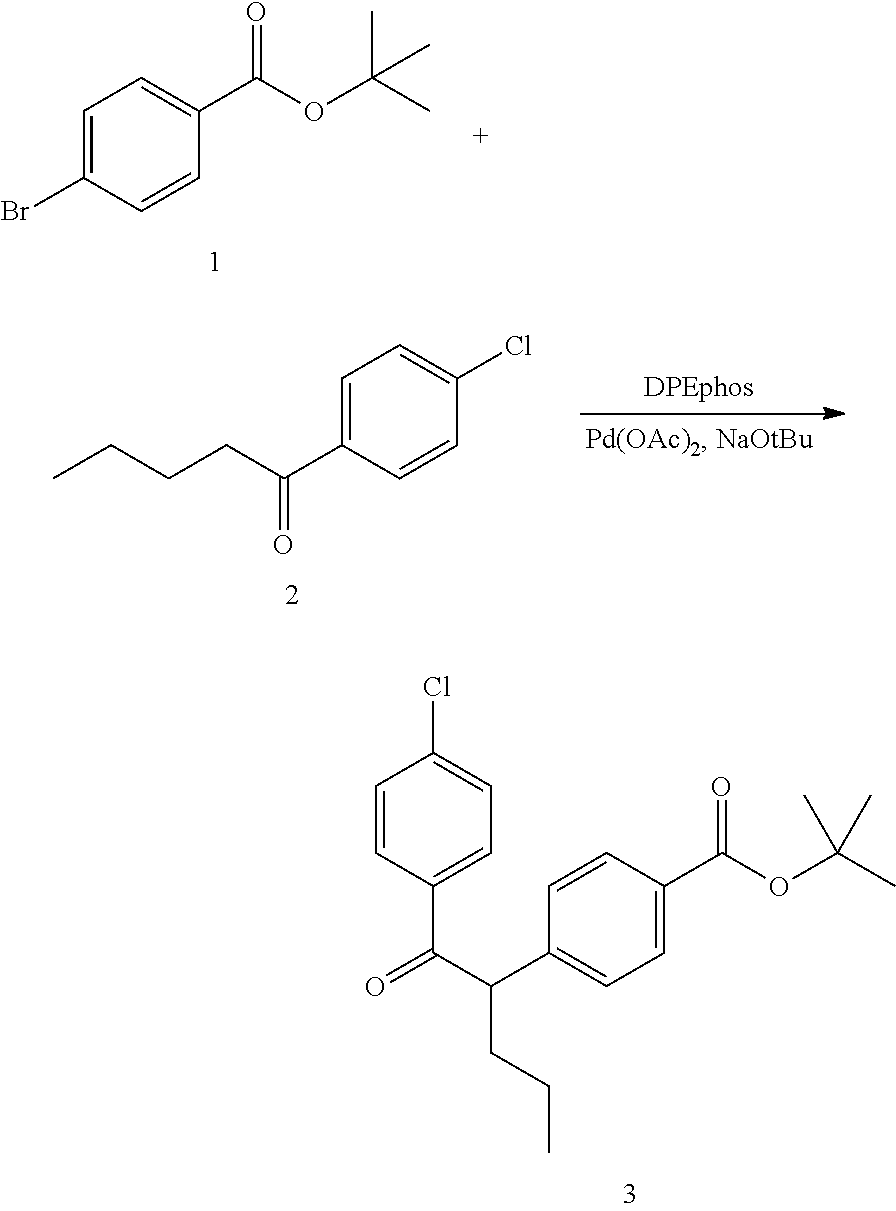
C1=C(Br)C=CC(C(OC(C)(C)C)=O)=C1.C1=C(C(CCCC)=O)C=CC(Cl)=C1.C1=C(C(C(=O)C2=CC=C(Cl)C=C2)CCC)C=CC(C(OC(C)(C)C)=O)=C1
